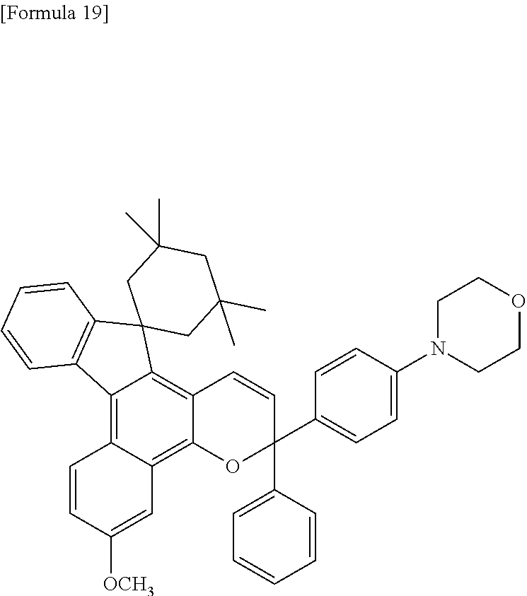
C12=C3C(=C4C(=C1OC(C1=CC=C(N5CCOCC5)C=C1)(C1=CC=CC=C1)C=C2)C=C([OCH3])C=C4)C1=C(C32CC(C)(C)CC(C)(C)C2)C=CC=C1
